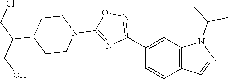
C1(C2=NOC(N3CCC(C(CCl)CO)CC3)=N2)=CC2=C(C=C1)C=NN2C(C)C
